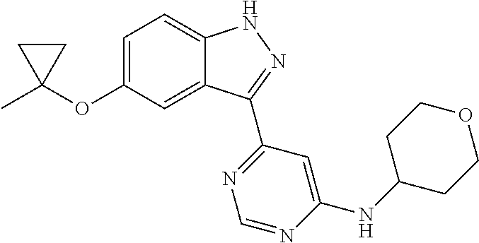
CC1(OC2=CC=C3C(=C2)C(C2=NC=NC(NC4CCOCC4)=C2)=NN3)CC1
